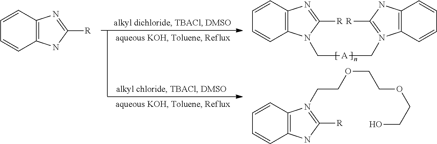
N1(C[A]CN2=C([R])NC3=C2C=CC=C3)C([R])=NC2=C1C=CC=C2.C12=C(NC([R])=N1CCOCCOCCO)C=CC=C2.C12=C(NC([R])=N1)C=CC=C2
